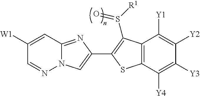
C12=NC(C3=C(S([R1])=O)C4=C(C([Y4])=C([Y3])C([Y2])=C4[Y1])S3)=CN1N=CC([W1])=C2
